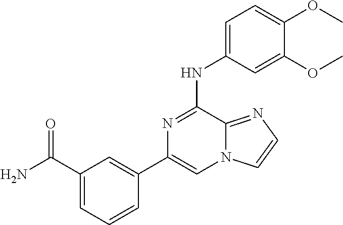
C1=CC=C(C(=O)N)C=C1C1=CN2C(=NC=C2)C(NC2=CC=C(OC)C(OC)=C2)=N1
